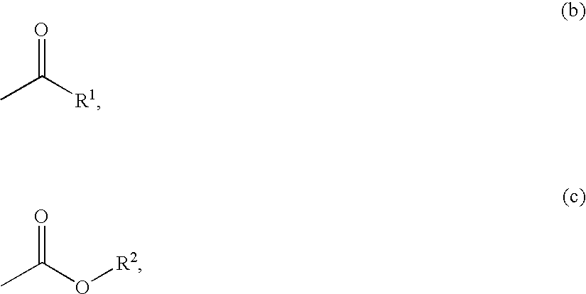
CC([R1])=O.CC(O[R2])=O
